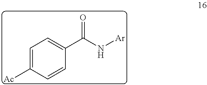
C1=C([Ac])C=CC(C(N[Ar])=O)=C1
